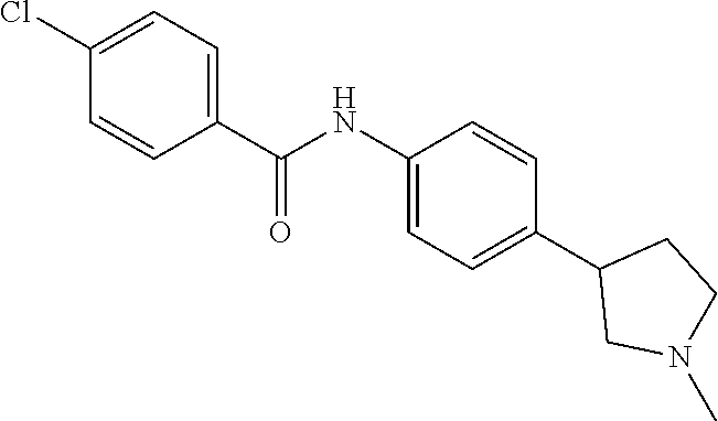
C1(NC(=O)C2=CC=C(Cl)C=C2)=CC=C(C2CN(C)CC2)C=C1
